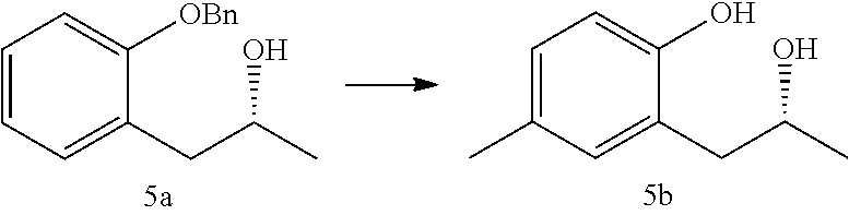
C1=C(C)C=C(CC(C)O)C(O)=C1.C1=CC=C(CC(C)O)C([OBn])=C1
